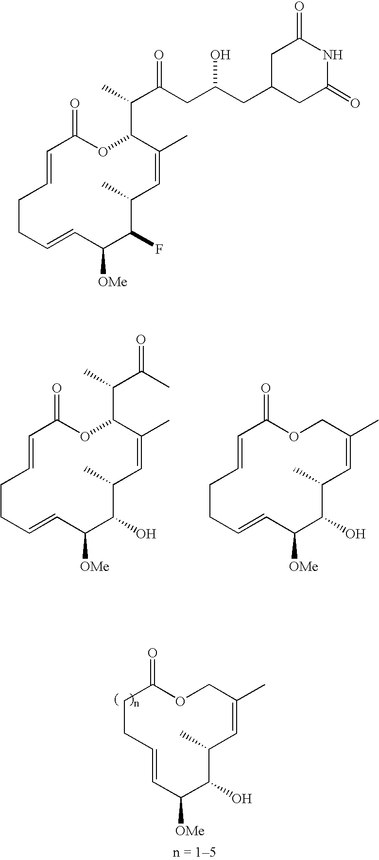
C1=CC([OMe])C(F)C(C)C=C(C)C(C(C(=O)CC(CC2CC(=O)NC(=O)C2)O)C)OC(=O)C=CCC1.C1=CC([OMe])C(O)C(C)C=C(C)C(C(C(=O)C)C)OC(=O)C=CCC1.C1=CC([OMe])C(O)C(C)C=C(C)COC(=O)C=CCC1.C1=CCCC(=O)OCC(C)=CC(C)C(O)C1[OMe]
